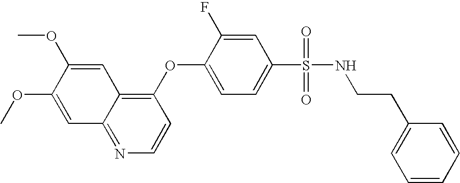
C1=C(OC)C(OC)=CC2=NC=CC(OC3=CC=C(S(=O)(=O)NCCC4=CC=CC=C4)C=C3F)=C12
